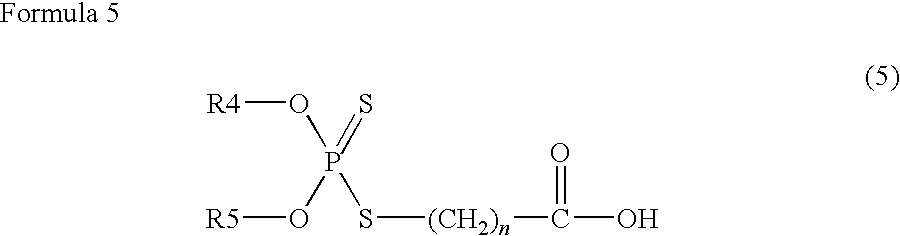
[R4]OP(O[R5])(=S)S[(CH2)n]C(=O)O
